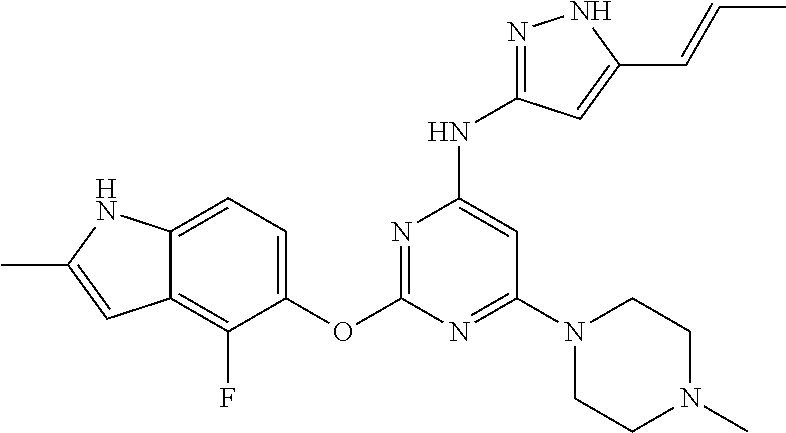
C12=C(F)C(OC3=NC(NC4=NNC(C=CC)=C4)=CC(N4CCN(C)CC4)=N3)=CC=C1NC(C)=C2
